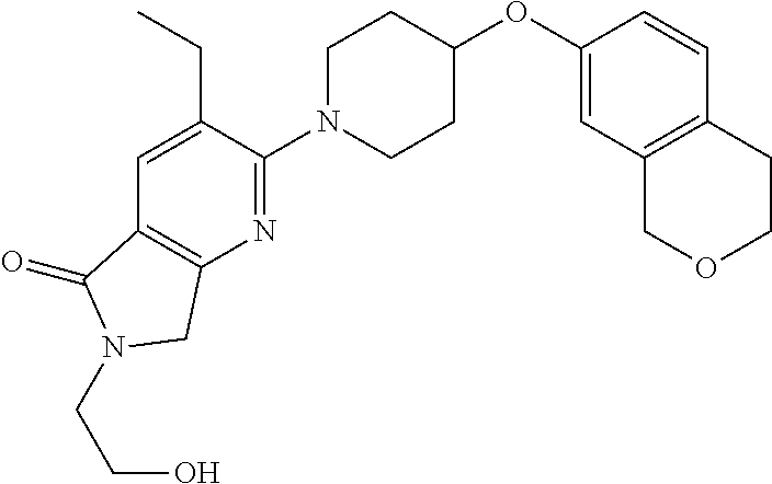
C1(OC2CCN(C3=NC4=C(C(=O)N(CCO)C4)C=C3CC)CC2)=CC2=C(C=C1)CCOC2
